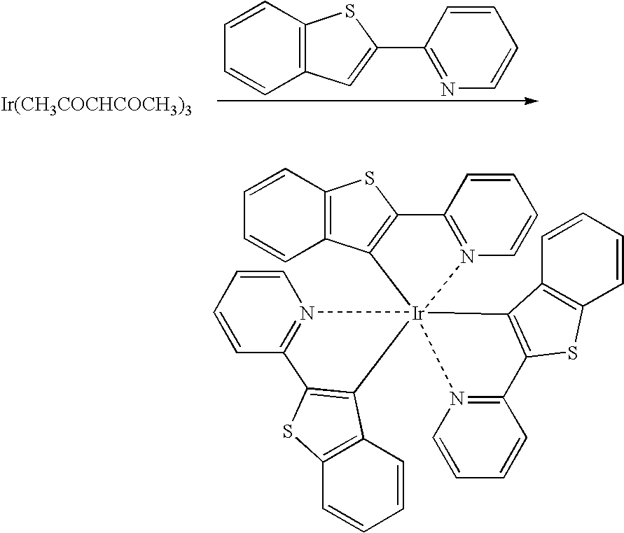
[Ir(CH3COCHCOCH3)3].C12=C(C=C(C3=NC=CC=C3)S1)C=CC=C2.C1=CC=CC2=N1[Ir]13(C4=C(SC5=C4C=CC=C5)C4=N1C=CC=C4)(N1=C(C=CC=C1)C1=C3C3=C(C=CC=C3)S1)C1=C2SC2=C1C=CC=C2
